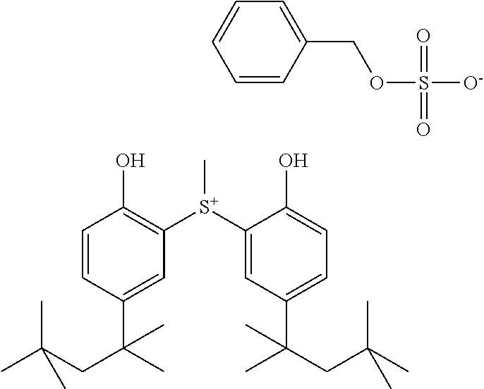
C1=CC(C(C)(CC(C)(C)C)C)=CC([S+](C2=CC(C(CC(C)(C)C)(C)C)=CC=C2O)C)=C1O.C1=CC(COS([O-])(=O)=O)=CC=C1
